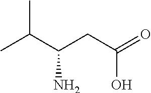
CC(C(CC(=O)O)N)C
